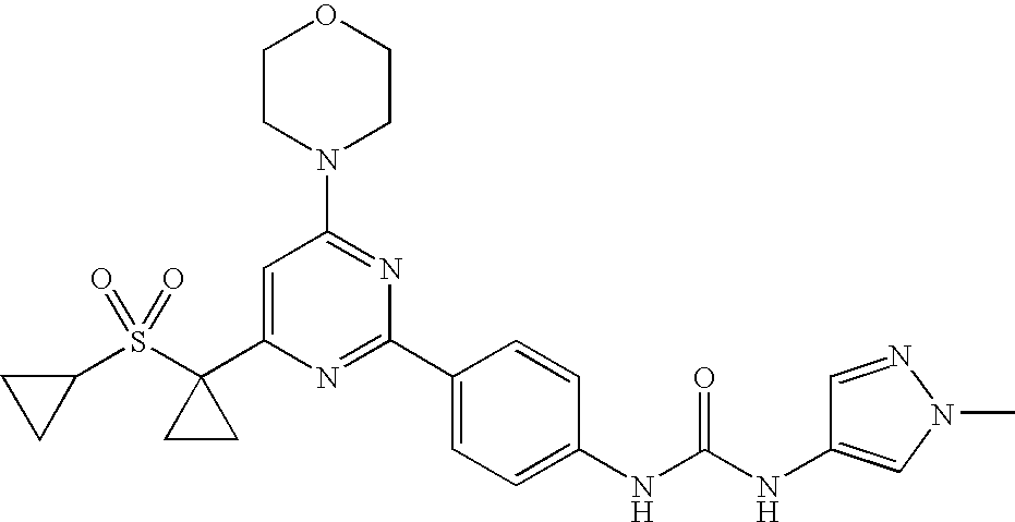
C1CC1S(C1(C2=CC(N3CCOCC3)=NC(C3=CC=C(NC(=O)NC4=CN(C)N=C4)C=C3)=N2)CC1)(=O)=O
